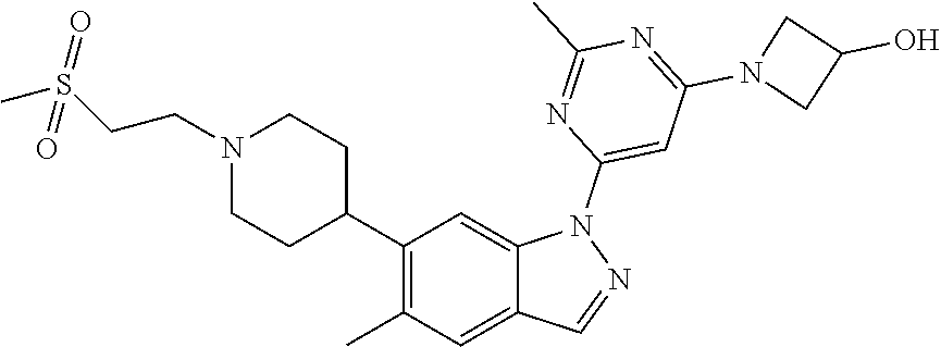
N1(CCS(C)(=O)=O)CCC(C2=C(C)C=C3C(=C2)N(C2=CC(N4CC(O)C4)=NC(C)=N2)N=C3)CC1
